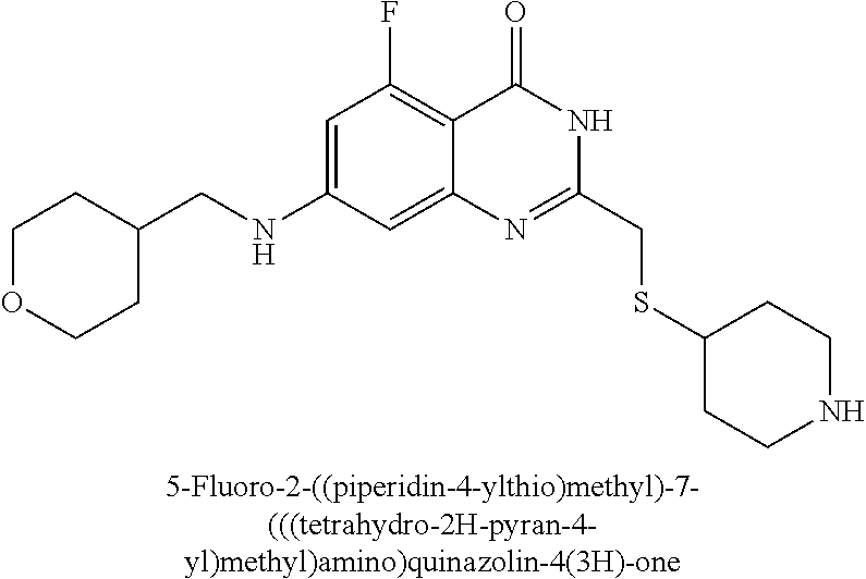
[5-Fluoro-2-((piperidin-4-ylthio)methyl)-7-(((tetrahydro-2H-pyran-4-yl)methyl)amino)quinazolin-4(3H)-one].C1(NCC2CCOCC2)=CC(F)=C2C(=C1)N=C(CSC1CCNCC1)NC2=O
